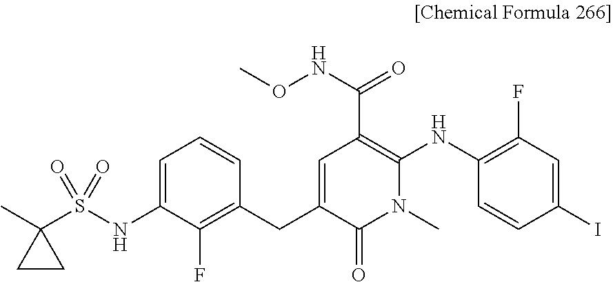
CC1(S(NC2=CC=CC(CC3=CC(C(=O)NOC)=C(NC4=C(F)C=C(I)C=C4)N(C)C3=O)=C2F)(=O)=O)CC1
